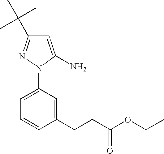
C1=C(N2C(N)=CC(C(C)(C)C)=N2)C=C(CCC(OCC)=O)C=C1
